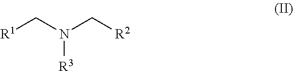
[R1]CN(C[R2])[R3]
